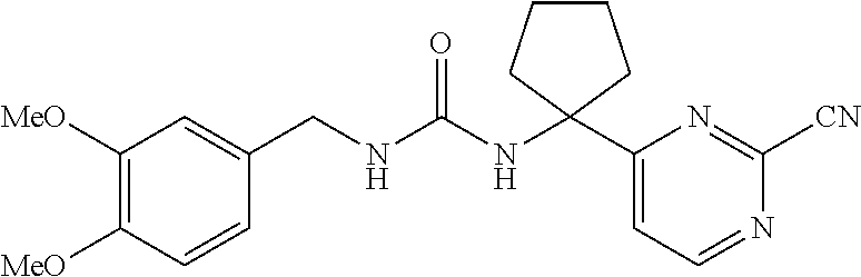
C(NC(NC1(C2=CC=NC([CN])=N2)CCCC1)=O)C1=CC([MeO])=C([MeO])C=C1
